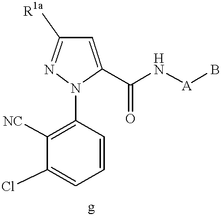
C1=CC(N2C(C(N[A]B)=O)=CC([R1a])=N2)=C([NC])C(Cl)=C1
